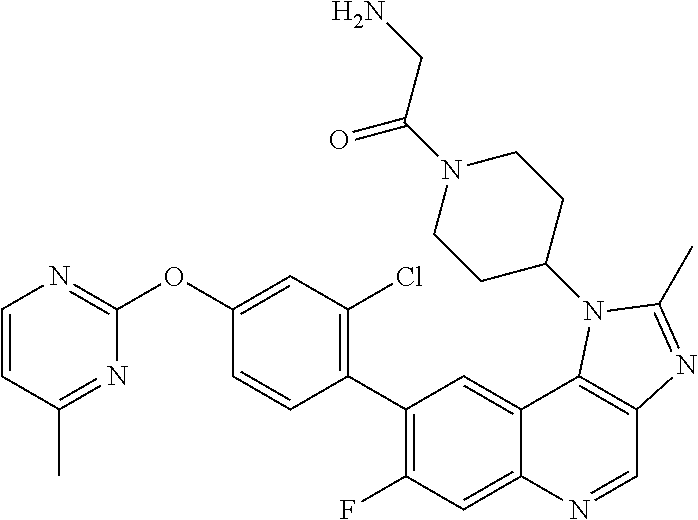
C1=CC(C)=NC(OC2=CC(Cl)=C(C3=C(F)C=C4C(=C3)C3=C(C=N4)N=C(C)N3C3CCN(C(CN)=O)CC3)C=C2)=N1
